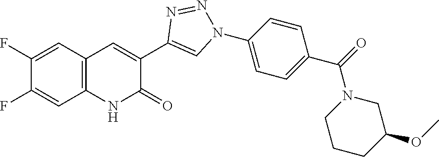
C1(F)=CC2=C(C=C1F)C=C(C1=CN(C3=CC=C(C(=O)N4CCCC(OC)C4)C=C3)N=N1)C(=O)N2
